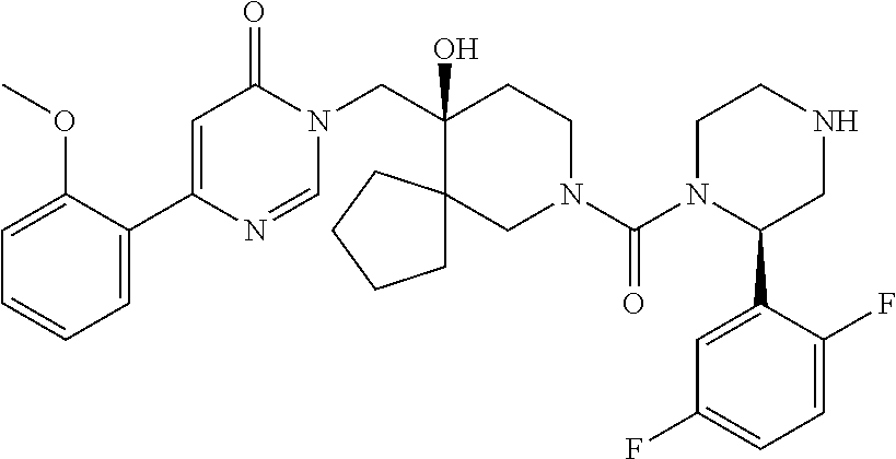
C1(C2=CC=CC=C2OC)=CC(=O)N(CC2(O)CCN(C(=O)N3C(C4=CC(F)=CC=C4F)CNCC3)CC23CCCC3)C=N1
